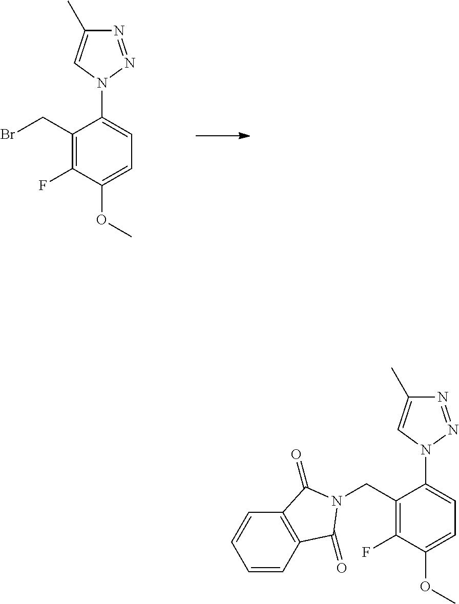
C1(CBr)=C(F)C(OC)=CC=C1N1N=NC(C)=C1.C1(CN2C(=O)C3=C(C=CC=C3)C2=O)=C(F)C(OC)=CC=C1N1N=NC(C)=C1
